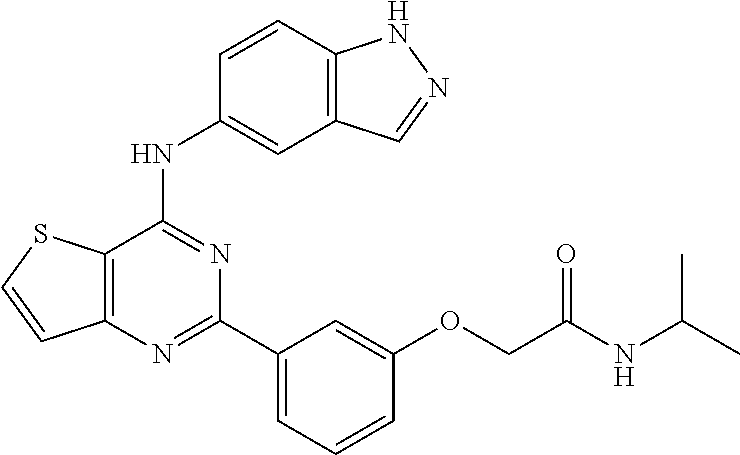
C12=C(C(NC3=CC4=C(C=C3)NN=C4)=NC(C3=CC=CC(OCC(NC(C)C)=O)=C3)=N1)SC=C2
